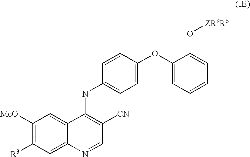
C1([MeO])=C([R3])C=C2C(=C1)C(NC1=CC=C(OC3=CC=CC=C3O[ZR9R6])C=C1)=C([CN])C=N2
